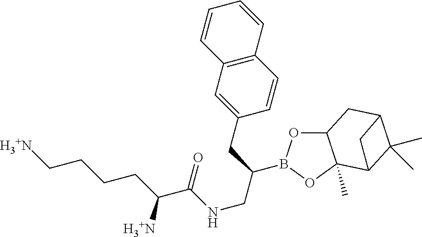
C12OB(C(CNC(C(CCCC[H3+N])[H3+N])=O)CC3=CC4=C(C=C3)C=CC=C4)OC1(C)C1C(C)(C)C(C2)C1
